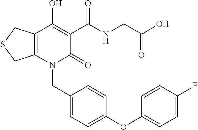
C(N1C(=O)C(C(NCC(O)=O)=O)=C(O)C2=C1CSC2)C1=CC=C(OC2=CC=C(F)C=C2)C=C1
